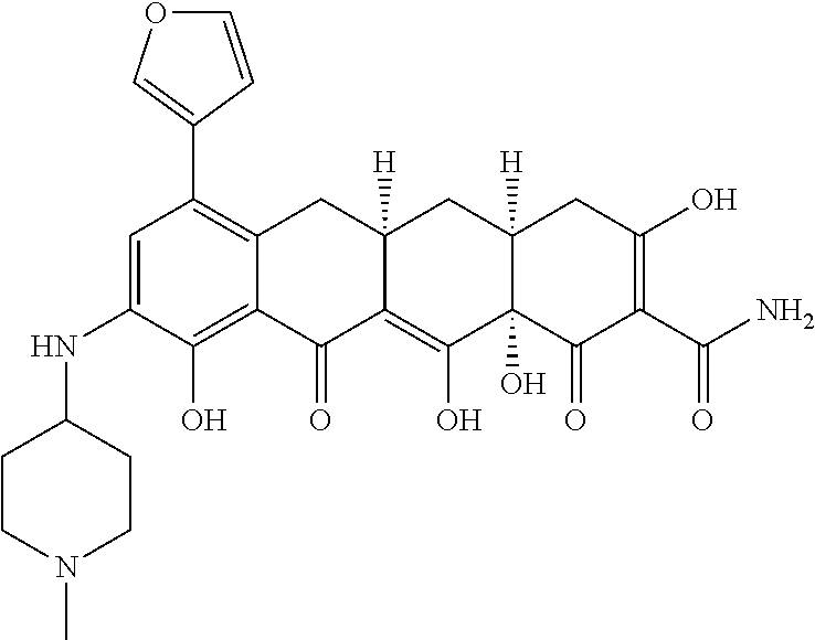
C1=C(NC2CCN(C)CC2)C(O)=C2C(=C1C1=COC=C1)CC1([H])C(=C(O)C3(O)C([H])(C1)CC(O)=C(C(N)=O)C3=O)C2=O
